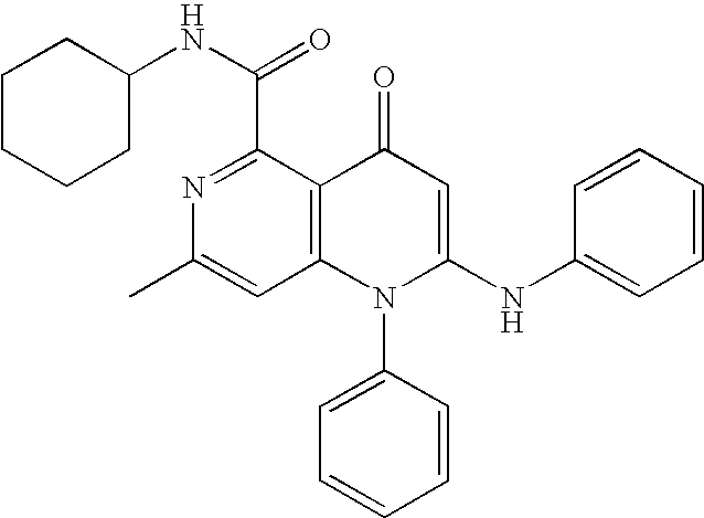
N1=C(C(NC2CCCCC2)=O)C2=C(C=C1C)N(C1=CC=CC=C1)C(NC1=CC=CC=C1)=CC2=O
